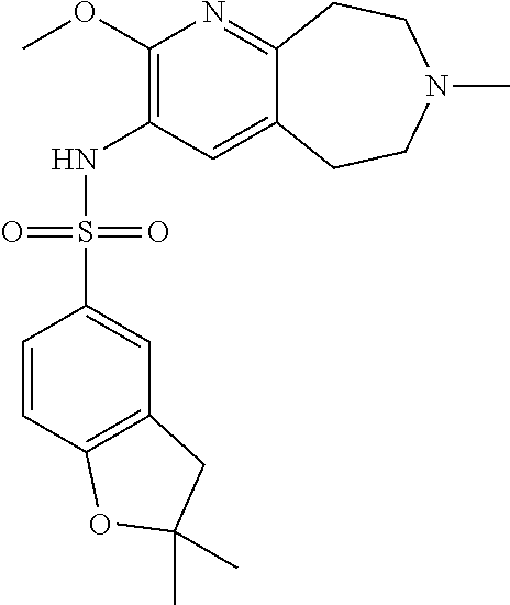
C12=NC(OC)=C(NS(C3=CC4=C(C=C3)OC(C)(C)C4)(=O)=O)C=C1CCN(C)CC2
